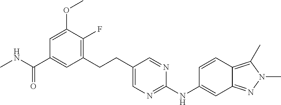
C1=C(OC)C(F)=C(CCC2=CN=C(NC3=CC4=NN(C)C(C)=C4C=C3)N=C2)C=C1C(NC)=O
